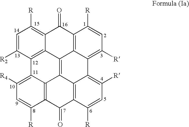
C1=C([R2])C2=C3C(=C1[R])C(=O)C1=C4C3=C3C5=C(C([R])=CC([R])=C5C4=C([R])C=C1[R])C(=O)C1=C3C2=C([R4])C=C1[R]
